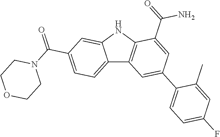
C12=CC=C(C(=O)N3CCOCC3)C=C1NC1=C2C=C(C2=CC=C(F)C=C2C)C=C1C(=O)N
